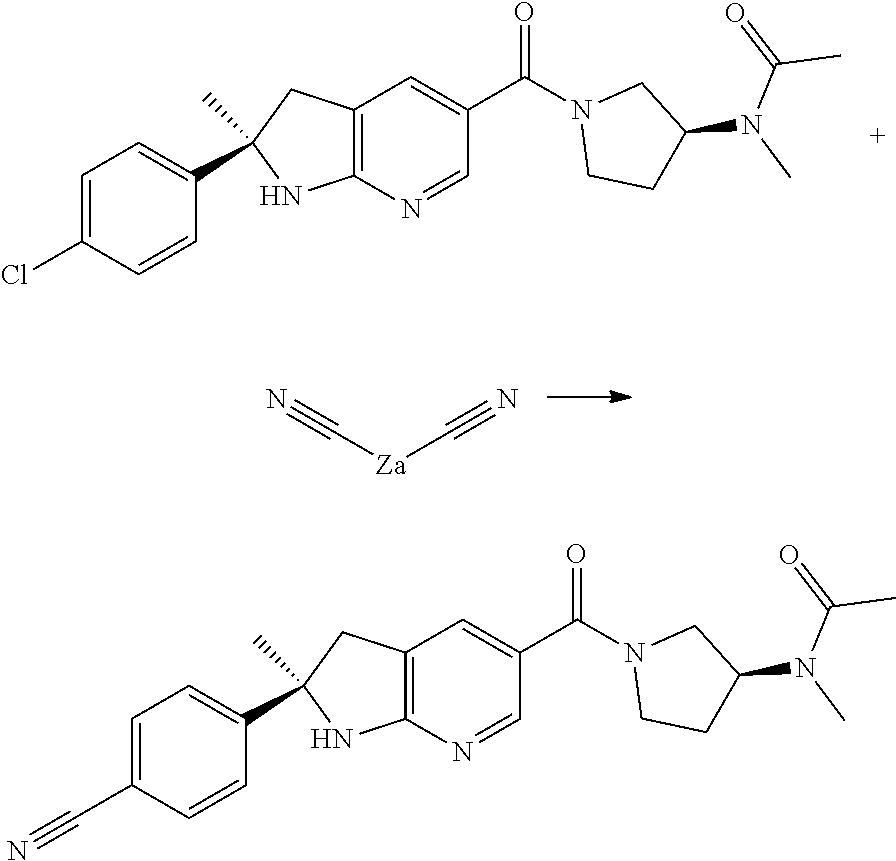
C12=C(N=CC(C(N3CCC(N(C(C)=O)C)C3)=O)=C1)NC(C1=CC=C(Cl)C=C1)(C)C2.C([Za]C#N)#N.C12=C(N=CC(C(N3CCC(N(C(C)=O)C)C3)=O)=C1)NC(C1=CC=C(C#N)C=C1)(C)C2
